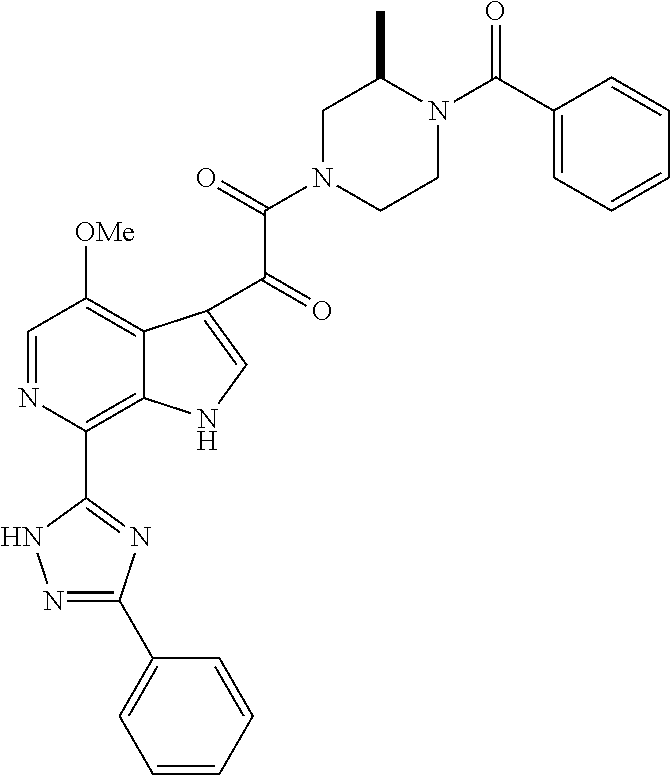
C1=NC(C2=NC(C3=CC=CC=C3)=NN2)=C2C(=C1[OMe])C(C(=O)C(=O)N1CCN(C(C3=CC=CC=C3)=O)C(C)C1)=CN2
